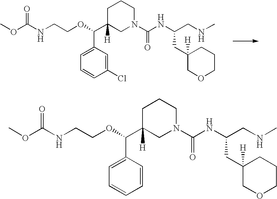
COC(NCCOC(C1([H])CN(C(NC(CNC)CC2([H])COCCC2)=O)CCC1)C1=CC=CC(Cl)=C1)=O.COC(NCCOC(C1([H])CN(C(NC(CNC)CC2([H])COCCC2)=O)CCC1)C1=CC=CC=C1)=O
